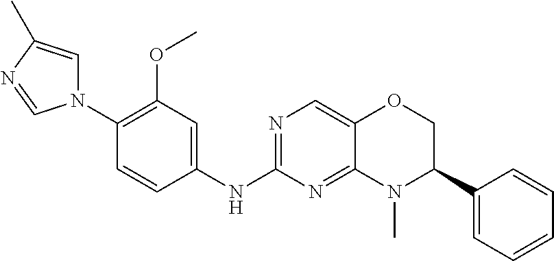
N1(C2=C(OC)C=C(NC3=NC=C4C(=N3)N(C)C(C3=CC=CC=C3)CO4)C=C2)C=C(C)N=C1
